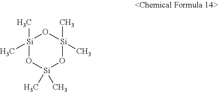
[Si]1(C)(C)O[Si](C)(C)O[Si](C)(C)O1
